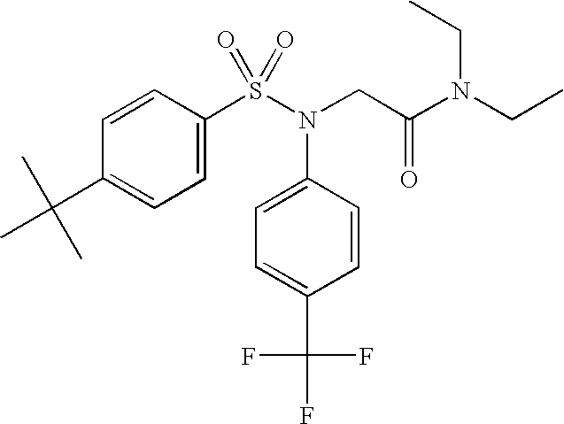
C1=C(C(C)(C)C)C=CC(S(N(CC(N(CC)CC)=O)C2=CC=C(C(F)(F)F)C=C2)(=O)=O)=C1
